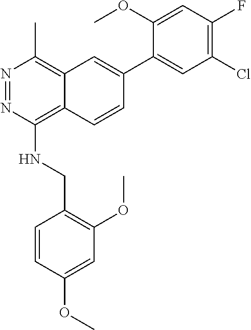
ClC1=C(F)C=C(OC)C(C2=CC3=C(C)N=NC(NCC4=C(OC)C=C(OC)C=C4)=C3C=C2)=C1
